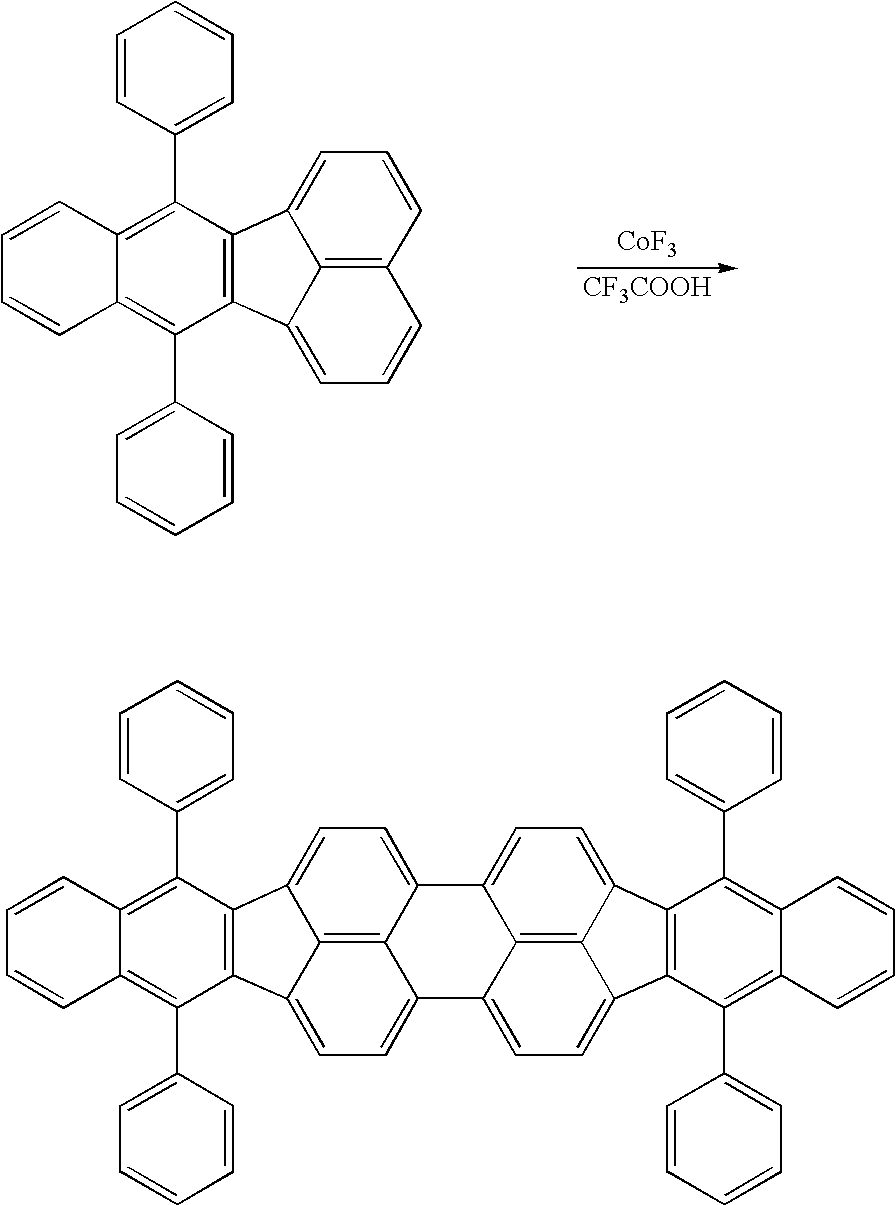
C12=C3C=CC=C1C1=C(C2=CC=C3)C(C2=CC=CC=C2)=C2C(=C1C1=CC=CC=C1)C=CC=C2.[CoF3].[CF3COOH].C12=C3C4=CC=C1C1=C(C2=CC=C3C2=CC=C3C5=C2C4=CC=C5C2=C3C(C3=CC=CC=C3)=C3C(=C2C2=CC=CC=C2)C=CC=C3)C(C2=CC=CC=C2)=C2C(=C1C1=CC=CC=C1)C=CC=C2
